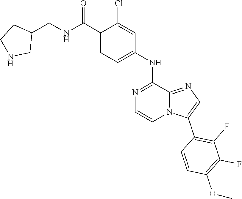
C1=C(NC2=NC=CN3C2=NC=C3C2=C(F)C(F)=C(OC)C=C2)C=C(Cl)C(C(NCC2CCNC2)=O)=C1
